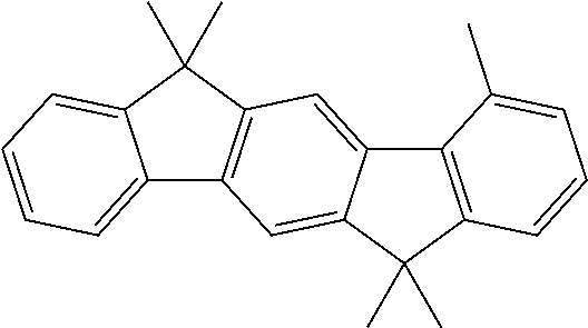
C12=CC=CC=C1C(C)(C)C1=C2C=C2C(=C1)C1=C(C2(C)C)C=CC=C1C
